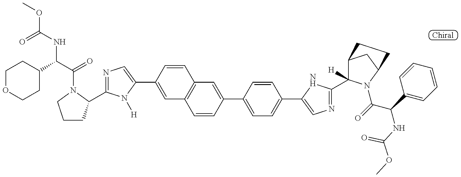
N1=C(C2CCCN2C(=O)C(NC(=O)OC)C2CCOCC2)N([H])C(C2=CC3=C(C=C2)C=C(C2=CC=C(C4=CN=C(C5([H])C6CC(N5C(C(NC(=O)OC)C5=CC=CC=C5)=O)CC6)N4)C=C2)C=C3)=C1
